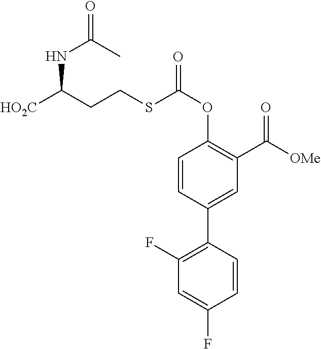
C1=CC(C2=C(F)C=C(F)C=C2)=CC(C([OMe])=O)=C1OC(=O)SCCC([HO2C])NC(=O)C
